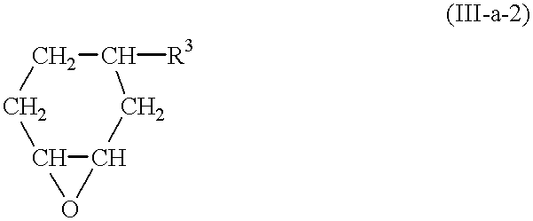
C1C([R3])CC2C(C1)O2
